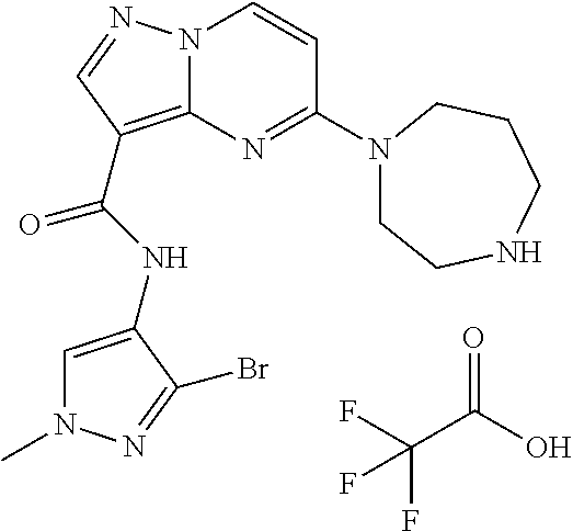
FC(F)(C(=O)O)F.N(C(=O)C1=C2N(N=C1)C=CC(N1CCNCCC1)=N2)C1=CN(C)N=C1Br
